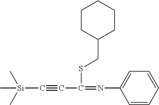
C[Si](C)(C)C#CC(SCC1CCCCC1)=NC1=CC=CC=C1
